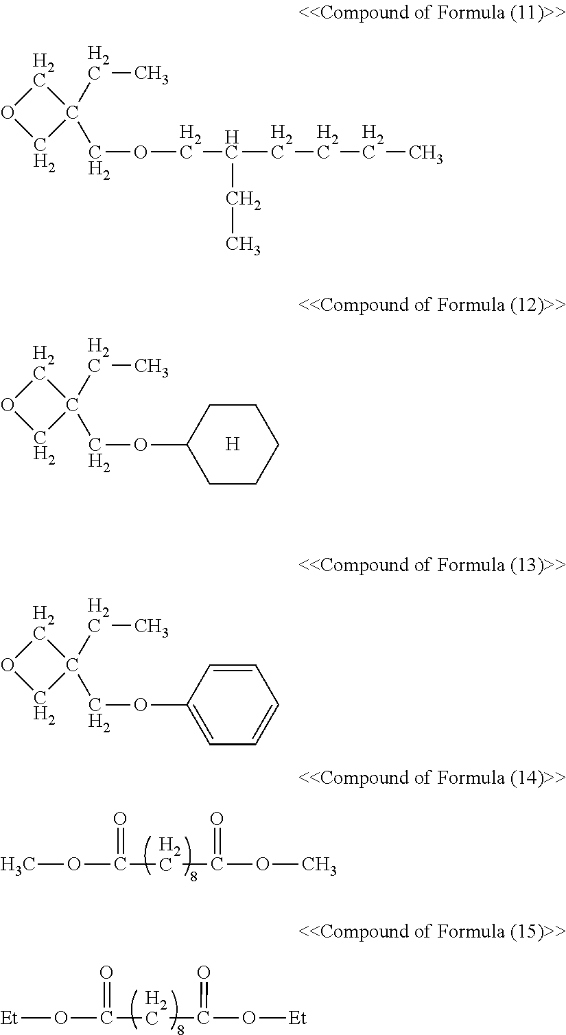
C(OC1CCCCC1)C1(CC)COC1.[H].COC(CC(OC)=O)=O.[Et]OC(CC(O[Et])=O)=O.C(OCC(CCCC)CC)C1(CC)COC1.C(OC1=CC=CC=C1)C1(CC)COC1
